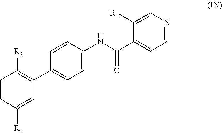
C1=CC([R4])=CC(C2=CC=C(NC(=O)C3=CC=NC=C3[R1])C=C2)=C1[R3]
